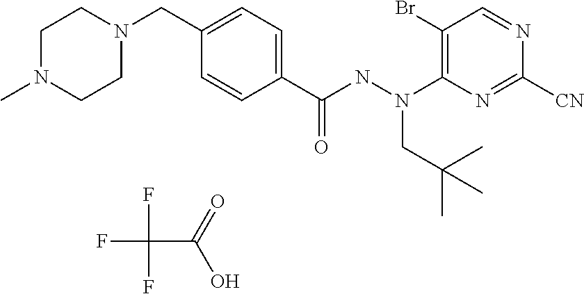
CN1CCN(CC2=CC=C(C(NN(C3=C(Br)C=NC([CN])=N3)CC(C)(C)C)=O)C=C2)CC1.FC(F)(F)C(=O)O
